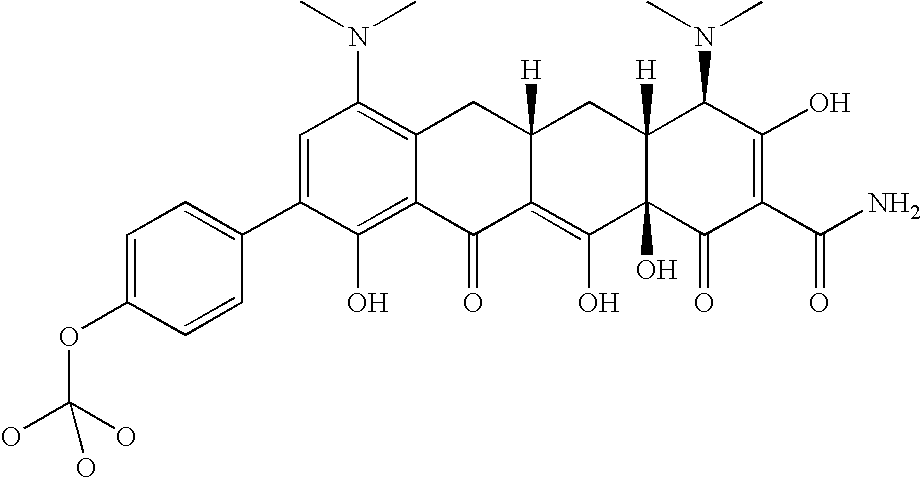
C1=C(C2=CC=C(OC(O)(O)O)C=C2)C(O)=C2C(=C1N(C)C)CC1([H])C(=C(O)C3(O)C([H])(C1)C(N(C)C)C(O)=C(C(N)=O)C3=O)C2=O
